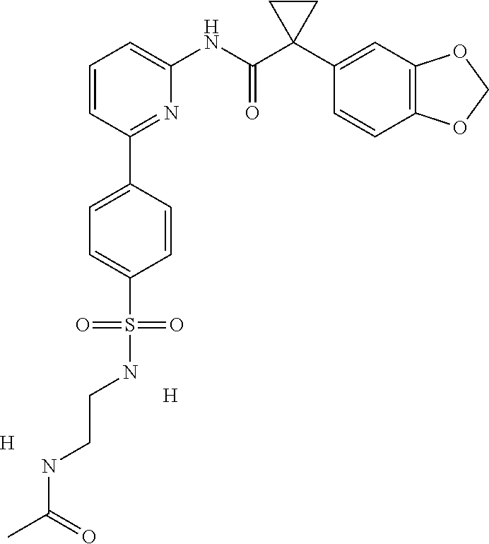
C1=CC(C2=CC=C(S(NCCNC(C)=O)(=O)=O)C=C2)=NC(NC(C2(C3=CC4=C(C=C3)OCO4)CC2)=O)=C1.[H].[H]
